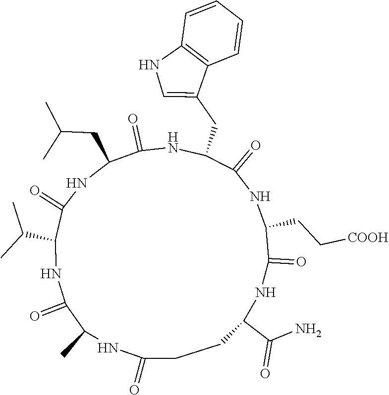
C1(CC(C)C)C(=O)NC(CC2=CNC3=C2C=CC=C3)C(=O)NC(CC[COOH])C(=O)NC(C(N)=O)CCC(=O)NC(C)C(=O)NC(C(C)C)C(=O)N1
